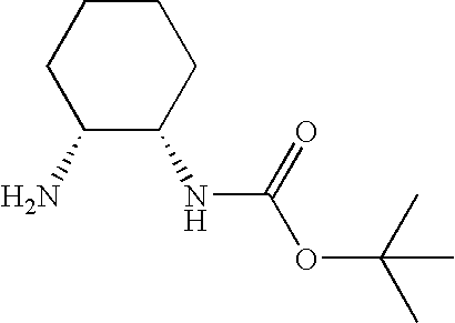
C1CCCC(N)C1NC(=O)OC(C)(C)C
